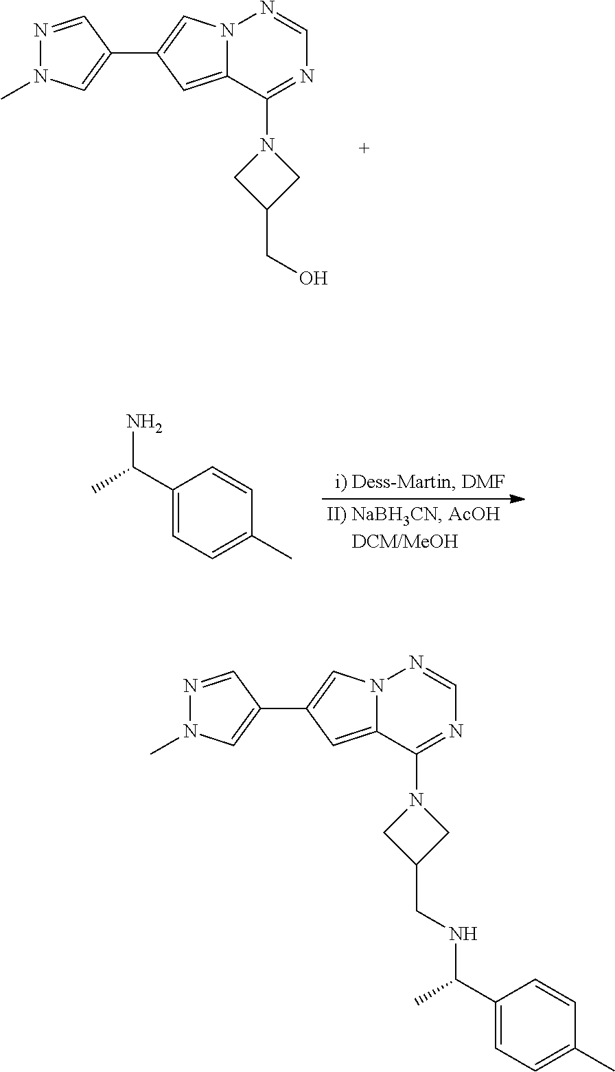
C1(C(C)N)=CC=C(C)C=C1.N12C(=CC(C3=CN(C)N=C3)=C1)C(N1CC(CO)C1)=NC=N2.N12C(=CC(C3=CN(C)N=C3)=C1)C(N1CC(CNC(C3=CC=C(C)C=C3)C)C1)=NC=N2
